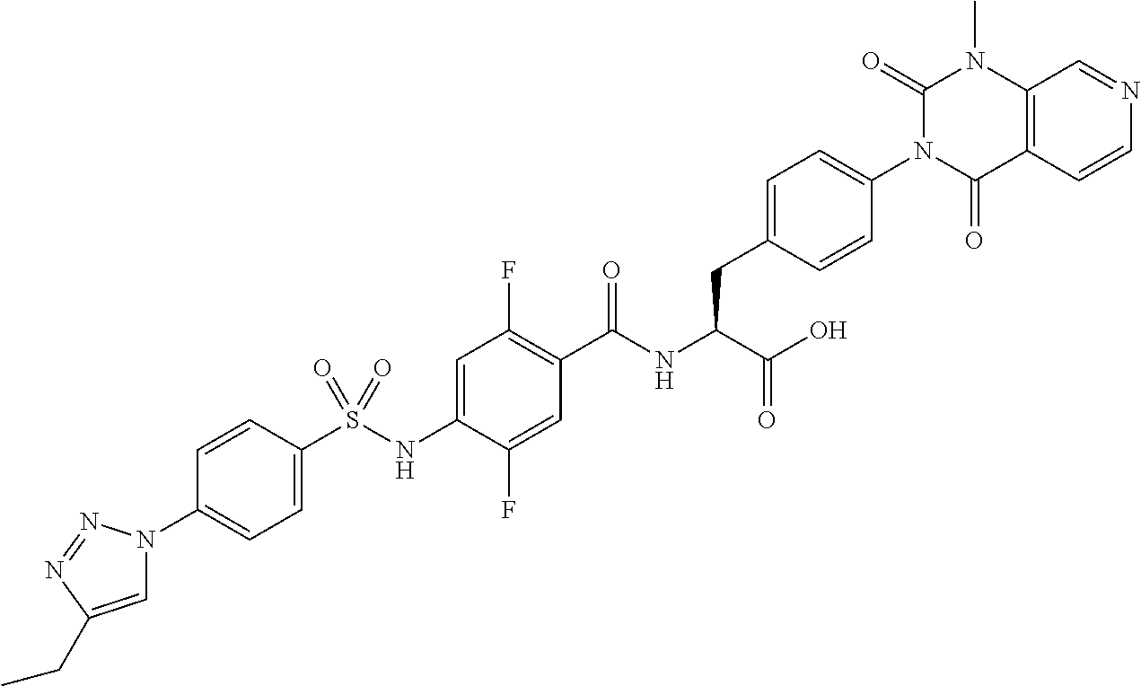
C1=C(CC)N=NN1C1=CC=C(S(NC2=CC(F)=C(C(NC(C(O)=O)CC3=CC=C(N4C(=O)C5=C(N(C)C4=O)C=NC=C5)C=C3)=O)C=C2F)(=O)=O)C=C1
